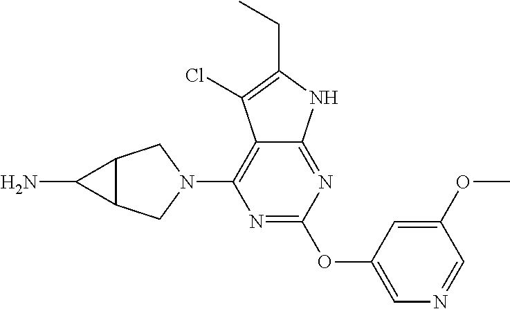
NC1C2C1CN(C1=C3C(=NC(OC4=CN=CC(OC)=C4)=N1)NC(CC)=C3Cl)C2
